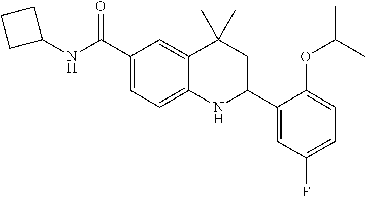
C(C1=CC=C2C(=C1)C(C)(C)CC(C1=CC(F)=CC=C1OC(C)C)N2)(=O)NC1CCC1
